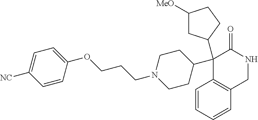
C1(C2(C3CC([MeO])CC3)C3=C(C=CC=C3)CNC2=O)CCN(CCCOC2=CC=C([NC])C=C2)CC1
